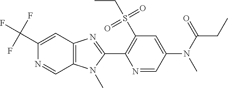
C1(C(F)(F)F)=CC2=C(C=N1)N(C)C(C1=C(S(CC)(=O)=O)C=C(N(C)C(CC)=O)C=N1)=N2
